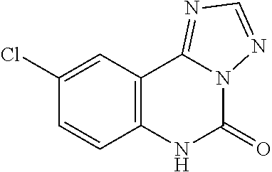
C12=C(C=C(Cl)C=C1)C1=NC=NN1C(=O)N2
